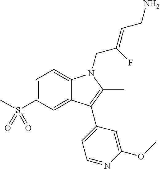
C1=C(S(C)(=O)=O)C=C2C(=C1)N(CC(=CCN)F)C(C)=C2C1=CC=NC(OC)=C1
